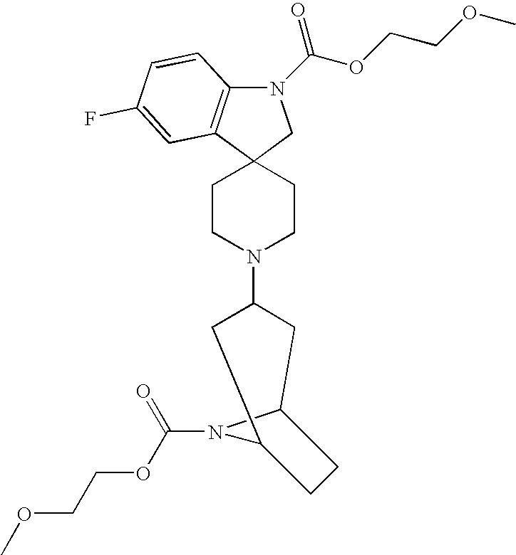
N1(C(OCCOC)=O)C2=C(C3(C1)CCN(C1CC4N(C(OCCOC)=O)C(C1)CC4)CC3)C=C(F)C=C2
